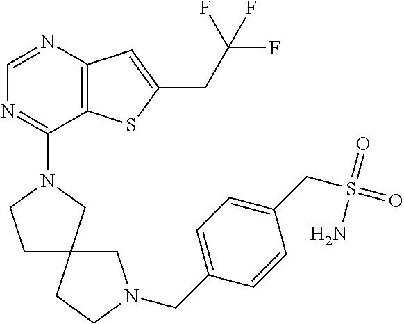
C1=NC2=C(C(N3CCC4(C3)CCN(CC3=CC=C(CS(N)(=O)=O)C=C3)C4)=N1)SC(CC(F)(F)F)=C2
